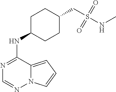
N1=C(NC2CCC(CS(NC)(=O)=O)CC2)C2=CC=CN2N=C1
